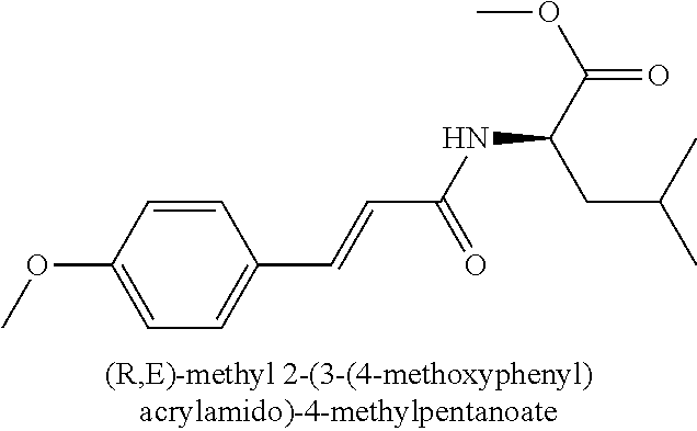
C1=CC(OC)=CC=C1C=CC(NC(C(OC)=O)CC(C)C)=O
